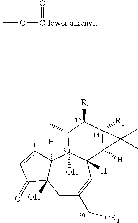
C1C(C[OR1])=CC2([H])C(O)(C3([H])C1(O)C(=O)C(C)=C3)C(C)C([R4])C1([R2])C2([H])C1(C)C.CO[C-lower alkenyl]=O
